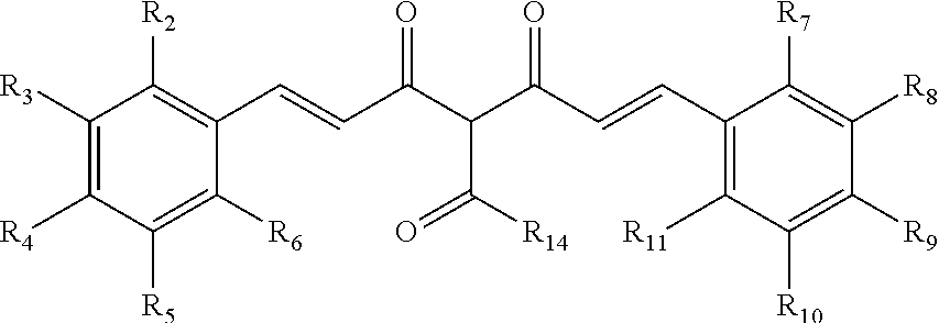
C1(C=CC(C(C(C=CC2=C([R2])C([R3])=C([R4])C([R5])=C2[R6])=O)C([R14])=O)=O)=C([R11])C([R10])=C([R9])C([R8])=C1[R7]
